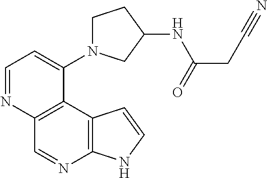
C1=NC2=C(C(N3CCC(NC(CC#N)=O)C3)=C1)C1=C(N=C2)NC=C1
